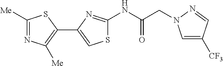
N(C(=O)CN1C=C([CF3])C=N1)C1=NC(C2=C([Me])N=C([Me])S2)=CS1
